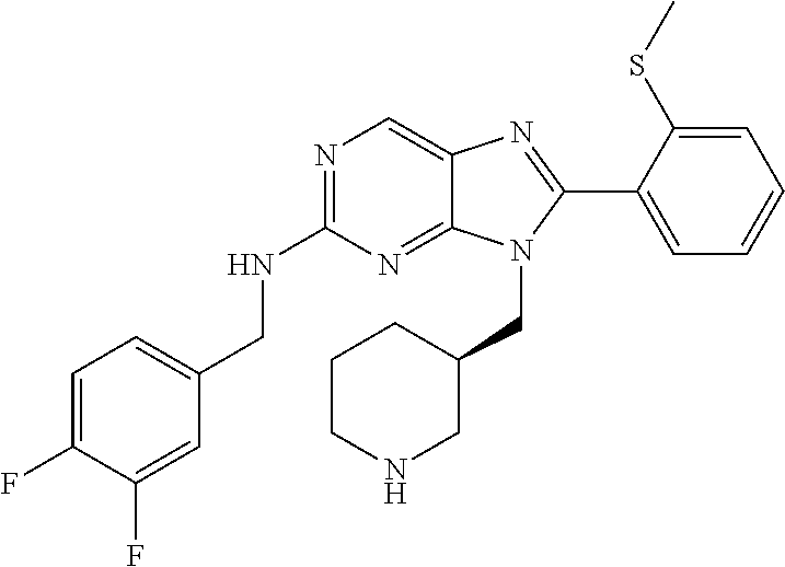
C1=C(F)C(F)=CC(CNC2=NC=C3C(=N2)N(CC2CCCNC2)C(C2=CC=CC=C2SC)=N3)=C1
